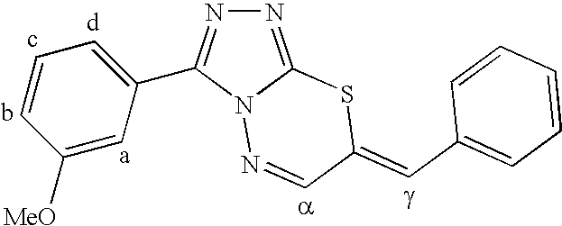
N1=C2N(N=CC(=CC3=CC=CC=C3)S2)C(C2=CC=CC([MeO])=C2)=N1
